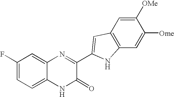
C1=C2C(=CC(F)=C1)N=C(C1=CC3=C(C=C([Ome])C([OMe])=C3)N1)C(=O)N2
